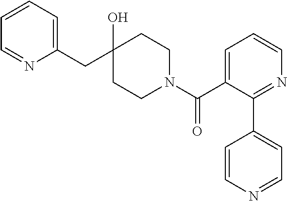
C1(CC2(O)CCN(C(C3=CC=CN=C3C3=CC=NC=C3)=O)CC2)=CC=CC=N1
